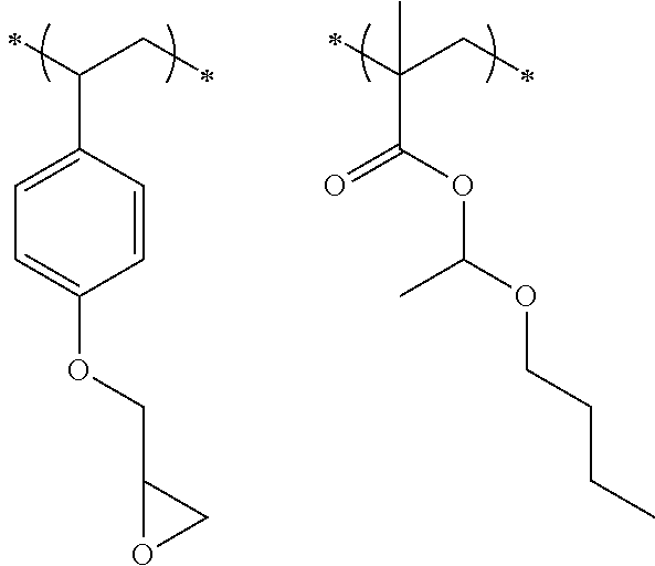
C(C1=CC=C(OCC2OC2)C=C1)(CC)C.C(C(OC(C)OCCCC)=O)(CC)(C)C
